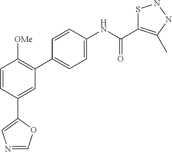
C1=CC(C2=CN=CO2)=CC(C2=CC=C(NC(=O)C3=C(C)NNS3)C=C2)=C1[OMe]
